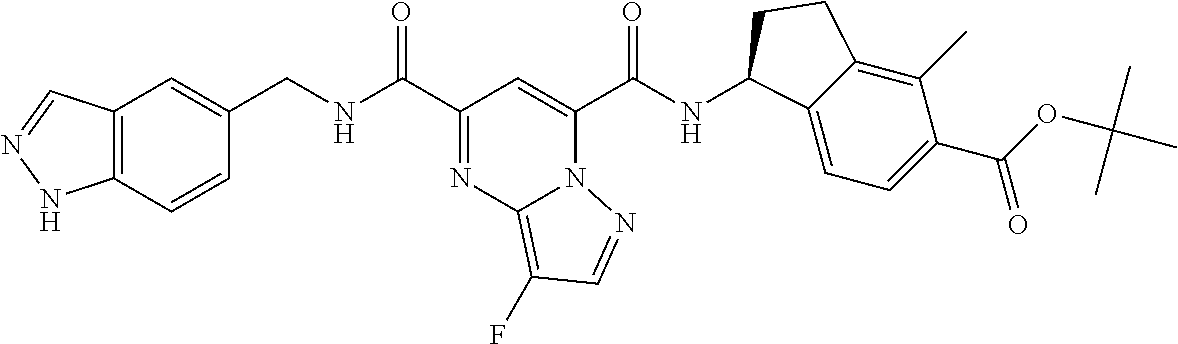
C12=C(C=CC(CNC(C3=NC4=C(F)C=NN4C(C(NC4C5=CC=C(C(=O)OC(C)(C)C)C(C)=C5CC4)=O)=C3)=O)=C1)NN=C2
